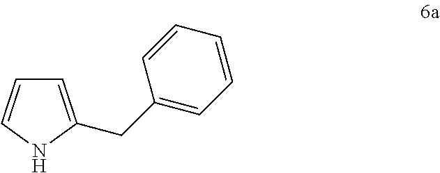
C1=CNC(CC2=CC=CC=C2)=C1
